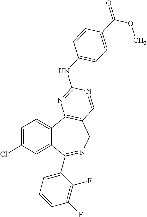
C1=C(Cl)C=C2C(=C1)C1=C(CN=C2C2=CC=CC(F)=C2F)C=NC(NC2=CC=C(C(=O)OC)C=C2)=N1
